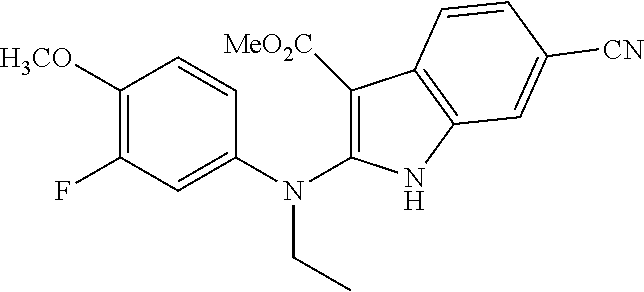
C1(N(C2=C([MeO2C])C3=C(N2)C=C([CN])C=C3)CC)=CC(F)=C([H3CO])C=C1
